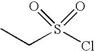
CCS(Cl)(=O)=O
